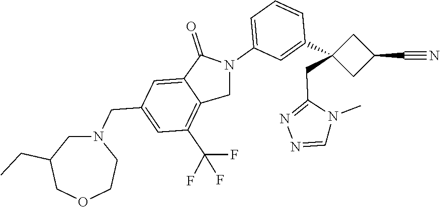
N1(CC2=CC(C(F)(F)F)=C3C(=C2)C(=O)N(C2=CC=CC(C4(CC5=NN=CN5C)CC(C#N)C4)=C2)C3)CC(CC)COCC1
